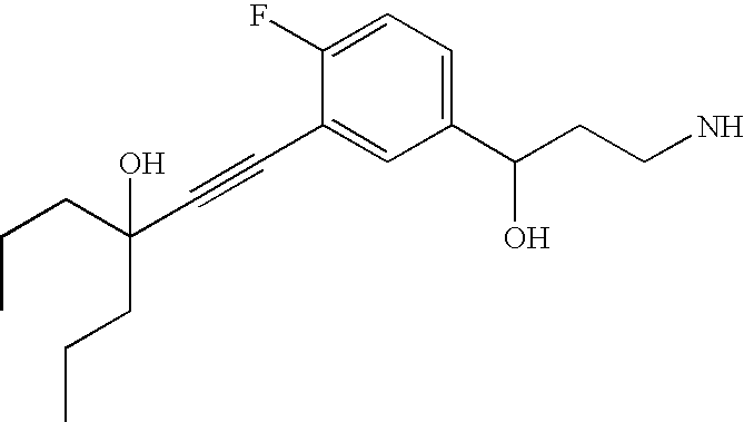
C1(C(CCN)O)=CC=C(F)C(C#CC(CCC)(CCC)O)=C1
